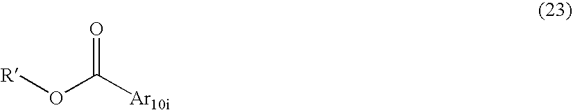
[R]OC([Ar10i])=O
